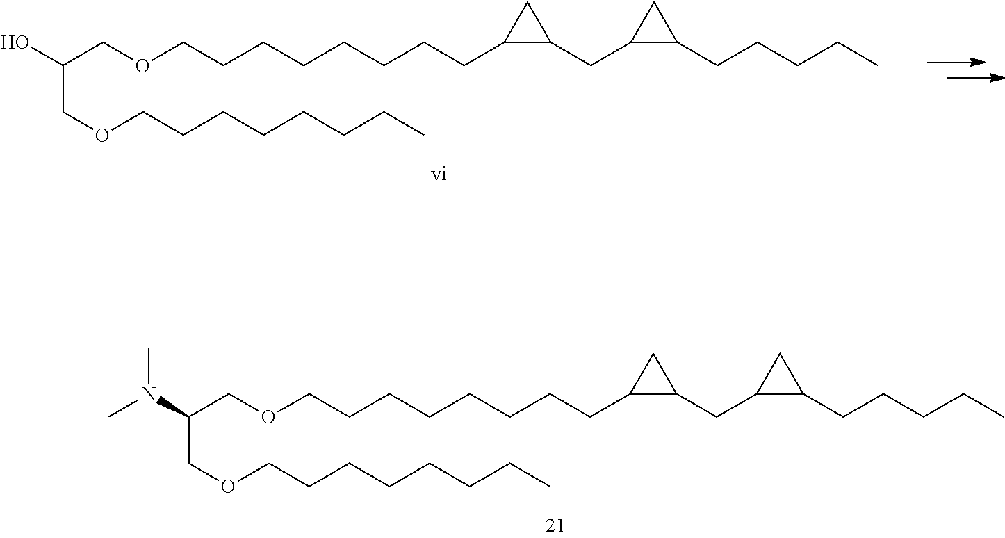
OC(COCCCCCCCCC1C(CC2C(CCCCC)C2)C1)COCCCCCCCC.N(C(COCCCCCCCCC1C(CC2C(CCCCC)C2)C1)COCCCCCCCC)(C)C
